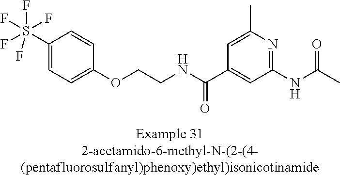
C1(S(F)(F)(F)(F)F)=CC=C(OCCNC(C2=CC(NC(=O)C)=NC(C)=C2)=O)C=C1
